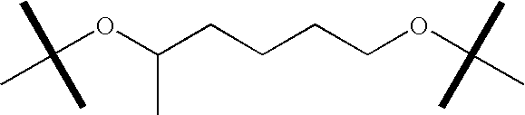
C(OC(C)CCCCOC(C)(C)C)(C)(C)C
